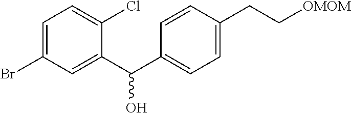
C1=C(Br)C=C(C(C2=CC=C(CC[OMOM])C=C2)O)C(Cl)=C1
